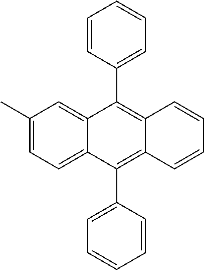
C1(C)=CC=C2C(=C1)C(C1=CC=CC=C1)=C1C(=C2C2=CC=CC=C2)C=CC=C1
